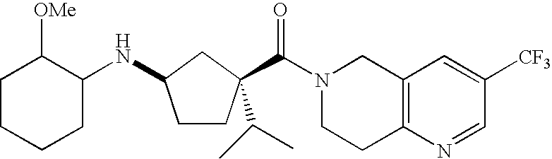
N1(C(=O)C2(C(C)C)CCC(NC3C([OMe])CCCC3)C2)CCC2=C(C1)C=C([CF3])C=N2
